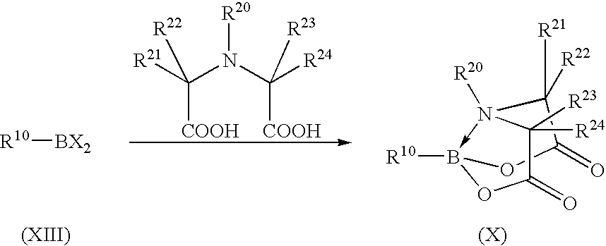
[R20]N(C([R24])([COOH])[R23])C([R21])([COOH])[R22].C1(=O)OB2([R10])-N([R20])(C([R24])([R23])C(=O)O2)C1([R21])[R22].[R10][BX2]
